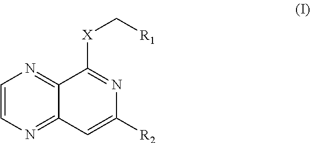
C1=CN=C2C(=N1)C([X]C[R1])=NC([R2])=C2
